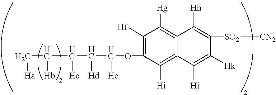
C(C(C(C(C([He])OC1=C([Hf])C([Hg])=C2C(=C1[Hi])C([Hj])=C([Hk])C([SO2][CN2])=C2[Hh])[Hd])[Hc])[Hb])[Ha]
